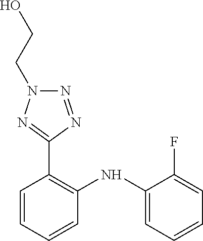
N(C1=C(C2=NN(CCO)N=N2)C=CC=C1)C1=CC=CC=C1F
